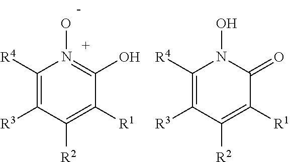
C1([R4])=C([R3])C([R2])=C([R1])C(O)=N1O.C1([R4])=C([R3])C([R2])=C([R1])C(=O)N1O
